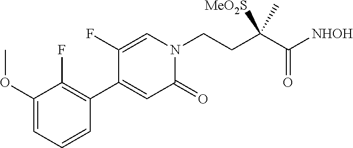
C1(OC)=CC=CC(C2=CC(=O)N(CCC(C([NHOH])=O)(C)[MeO2S])C=C2F)=C1F
